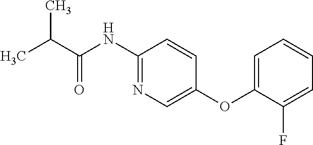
CC(C(NC1=NC=C(OC2=CC=CC=C2F)C=C1)=O)C
